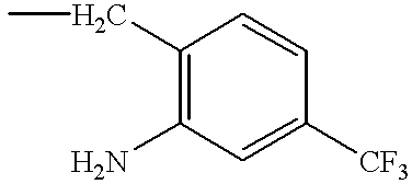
C1(CC)=C(N)C=C([CF3])C=C1
